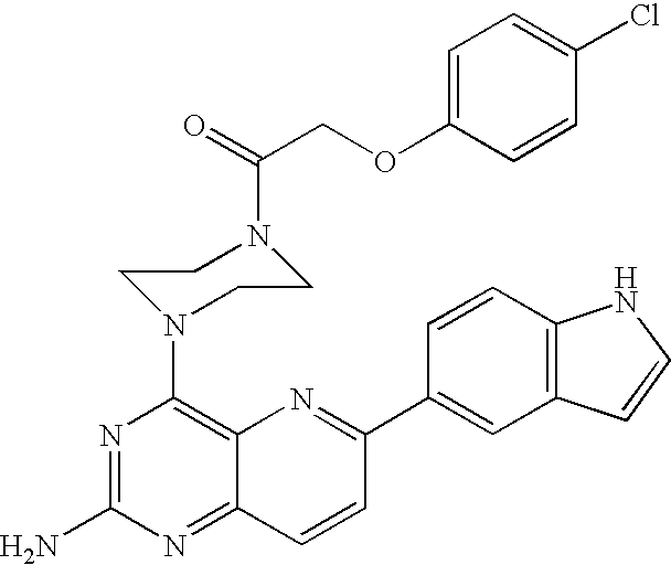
C1=C(OCC(=O)N2CCN(C3=C4C(=NC(N)=N3)C=CC(C3=CC5=C(C=C3)NC=C5)=N4)CC2)C=CC(Cl)=C1
